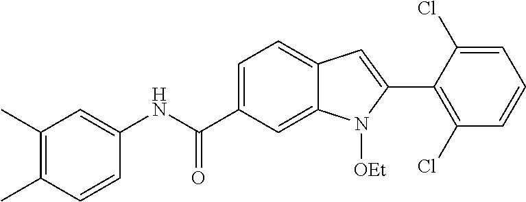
C1(C)=C(C)C=CC(NC(=O)C2=CC=C3C(=C2)N([OEt])C(C2=C(Cl)C=CC=C2Cl)=C3)=C1
